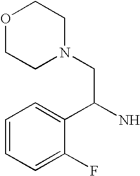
O1CCN(CC(N)C2=CC=CC=C2F)CC1
